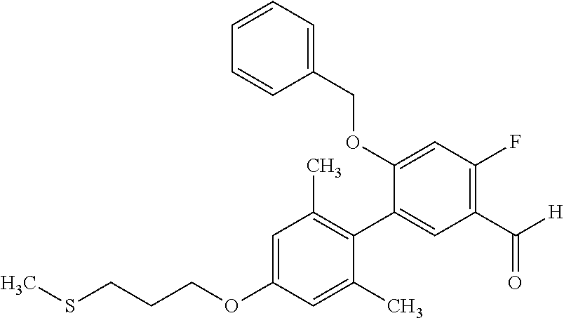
C1=C(OCC2=CC=CC=C2)C(C2=C(C)C=C(OCCCSC)C=C2C)=CC(C([H])=O)=C1F
